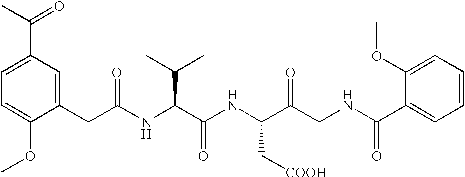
C1=C(OC)C(CC(NC(C(NC(C(CNC(C2=CC=CC=C2OC)=O)=O)C[COOH])=O)C(C)C)=O)=CC(C(C)=O)=C1
